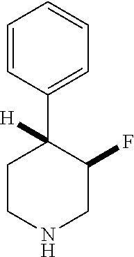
C1(C2([H])CCNCC2F)=CC=CC=C1
